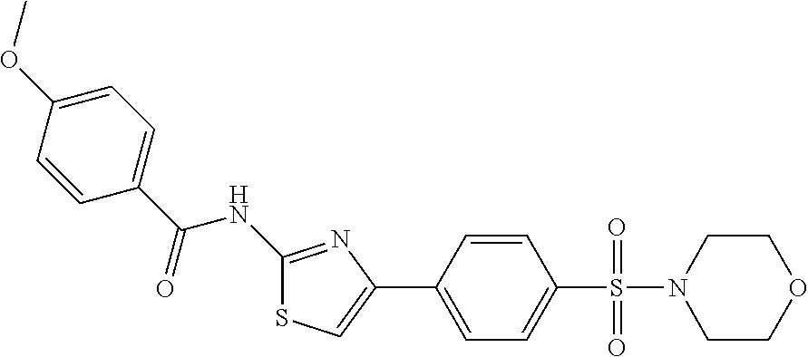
C1(NC(C2=CC=C(OC)C=C2)=O)=NC(C2=CC=C(S(=O)(=O)N3CCOCC3)C=C2)=CS1
